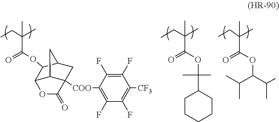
CCC(C)(C(OC1C2C3C([COO]C4=C(F)C(F)=C([CF3])C(F)=C4F)(CC1C3)C(=O)O2)=O)C.CCC(C)(C(OC(C)(C)C1CCCCC1)=O)C.CCC(C)(C(OC(C(C)C)C(C)C)=O)C
